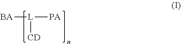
[BA][L]([PA])[CD]
